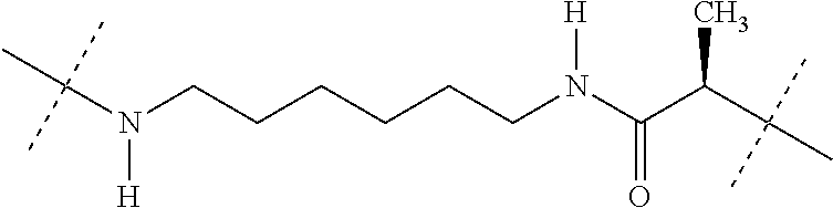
C(N(CCCCCCN(C(C(C(C)(C)C)C)=O)[H])[H])(C)(C)C
